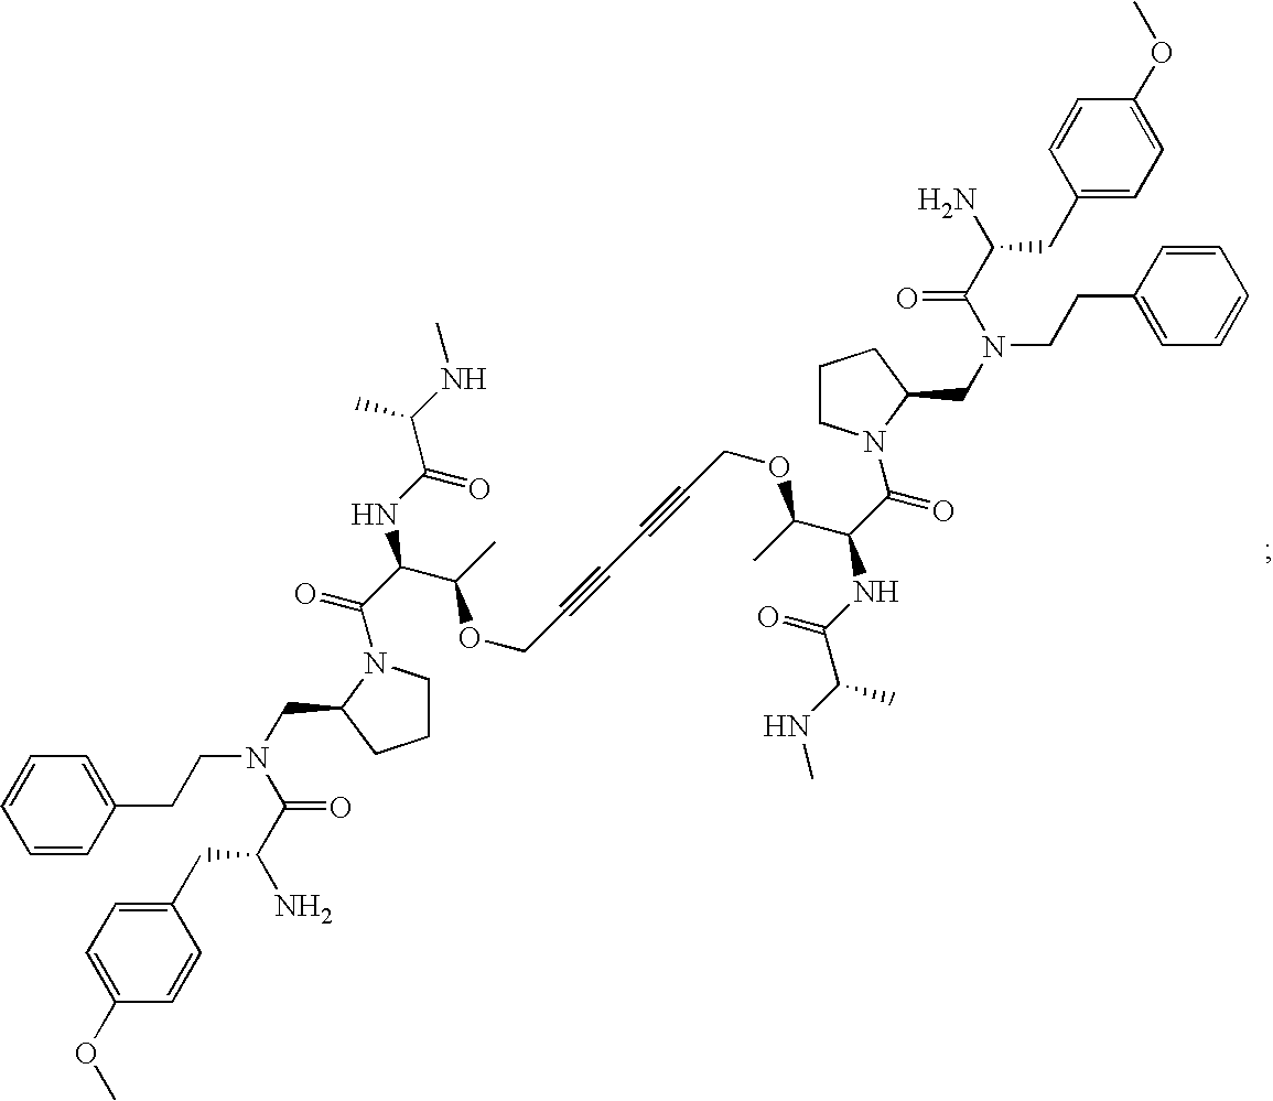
C1=CC(CCN(C(=O)C(CC2=CC=C(OC)C=C2)N)CC2CCCN2C(=O)C(C(OCC#CC#CCOC(C(C(N2C(CN(CCC3=CC=CC=C3)C(=O)C(CC3=CC=C(OC)C=C3)N)CCC2)=O)NC(=O)C(NC)C)C)C)NC(=O)C(NC)C)=CC=C1
